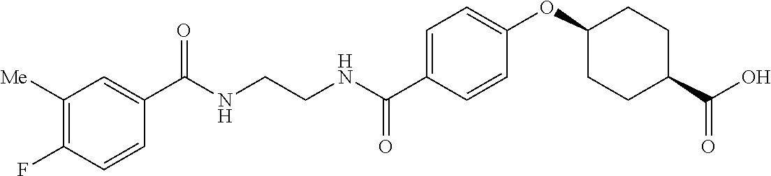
C1(C(NCCNC(C2=CC=C(OC3CCC(C(O)=O)CC3)C=C2)=O)=O)=CC([Me])=C(F)C=C1
